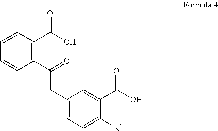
C1=CC=CC(C(=O)CC2=CC=C([R1])C(C(O)=O)=C2)=C1C(O)=O
